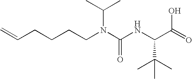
C=CCCCCN(C(NC(C(=O)O)C(C)(C)C)=O)C(C)C
